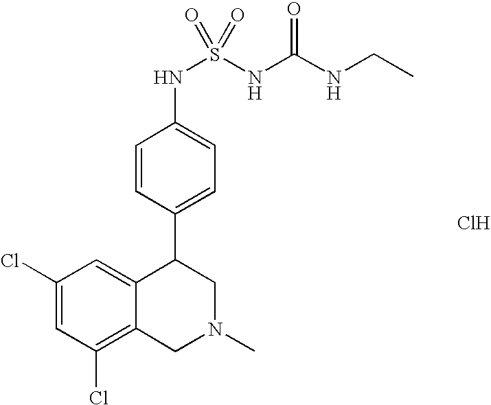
Cl.C1(Cl)=CC(Cl)=C2C(=C1)C(C1=CC=C(NS(NC(NCC)=O)(=O)=O)C=C1)CN(C)C2
